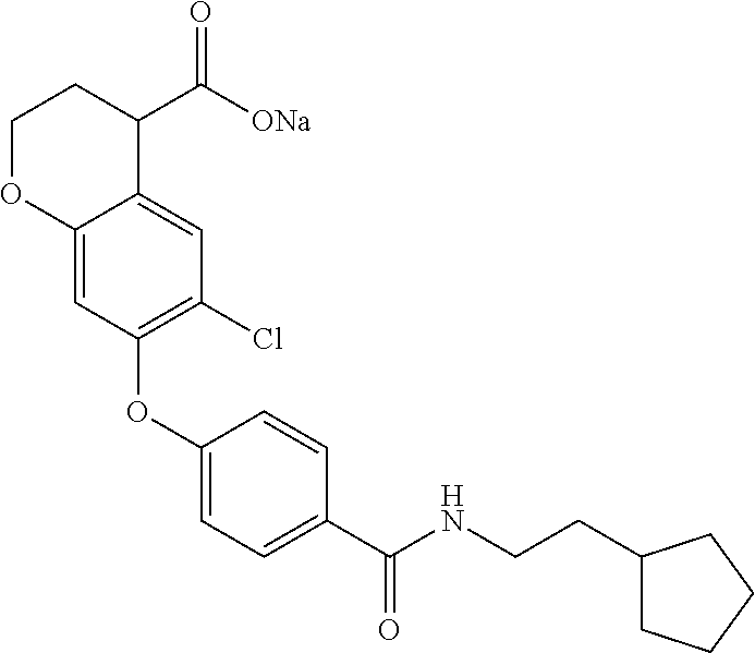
C1(OC2=C(Cl)C=C3C(=C2)OCCC3C([ONa])=O)=CC=C(C(NCCC2CCCC2)=O)C=C1
